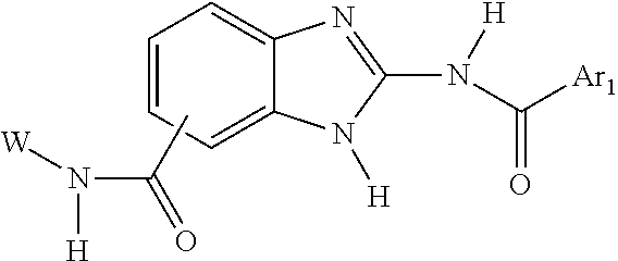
CC(=O)N([H])[W].C1=CC=C2C(=C1)N=C(N(C([Ar1])=O)[H])N2[H]
